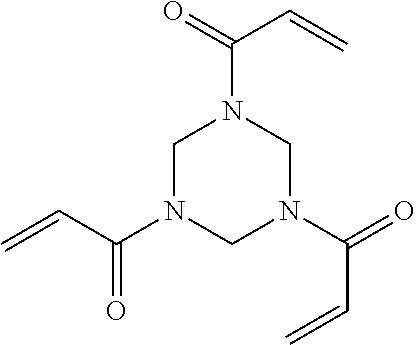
C=CC(N1CN(C(=O)C=C)CN(C(=O)C=C)C1)=O
